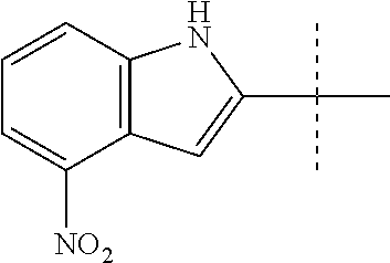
C12=C(C([NO2])=CC=C1)C=C(C(C)(C)C)N2
